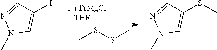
CSSC.C1=NN(C)C=C1I.C1=NN(C)C=C1SC
